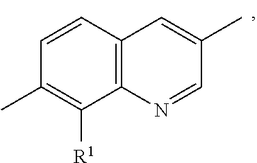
C12=C(C=CC(C)=C1[R1])C=C(C)C=N2
